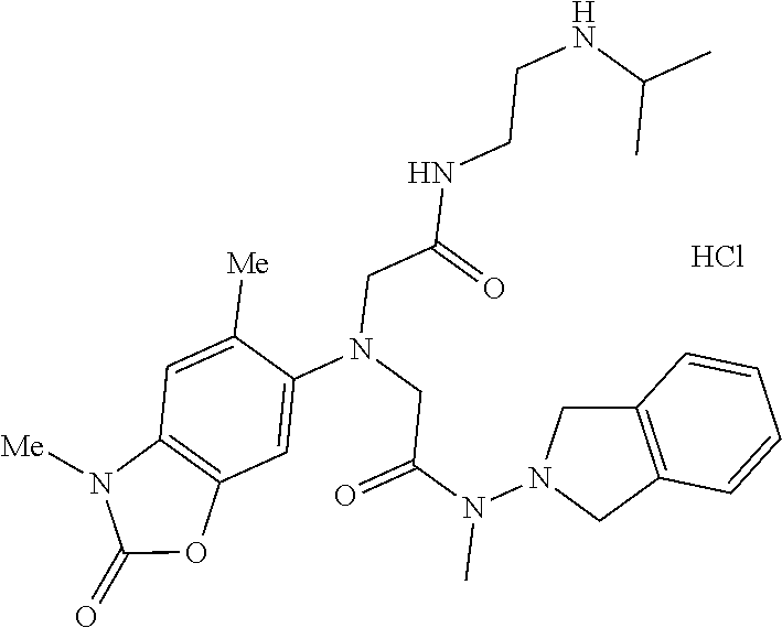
N1([Me])C(=O)OC2=C1C=C([Me])C(N(CC(N(C)N1CC3=C(C1)C=CC=C3)=O)CC(=O)NCCNC(C)C)=C2.Cl
